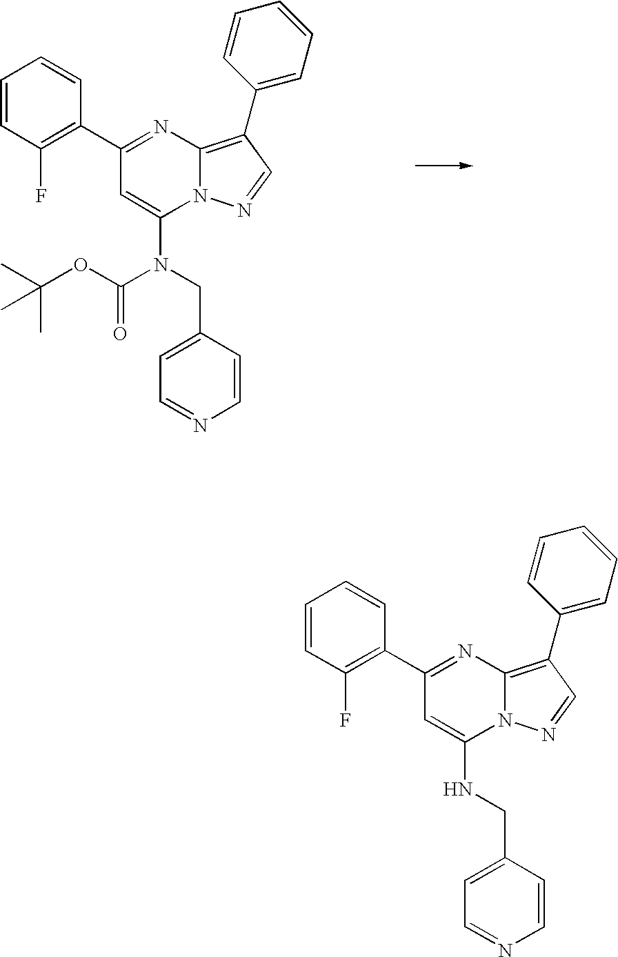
C1(C2=C(F)C=CC=C2)=NC2=C(C3=CC=CC=C3)C=NN2C(N(CC2=CC=NC=C2)C(OC(C)(C)C)=O)=C1.C1(C2=C(F)C=CC=C2)=NC2=C(C3=CC=CC=C3)C=NN2C(NCC2=CC=NC=C2)=C1
